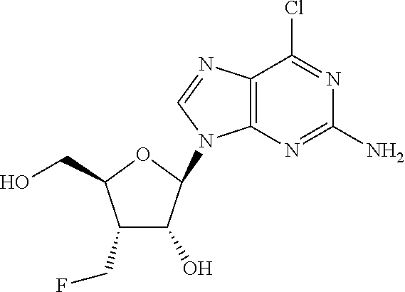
C1(CF)C(O)C(N2C3=C(C(Cl)=NC(N)=N3)N=C2)OC1CO
